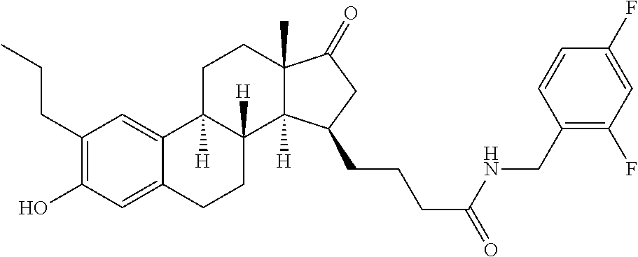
C1(CCC)=C(O)C=C2C(=C1)C1([H])C([H])(CC2)C2([H])C(C)(CC1)C(=O)CC2CCCC(NCC1=C(F)C=C(F)C=C1)=O
